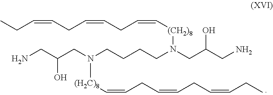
CCC=CCC=CCC=C[(CH2)8]N(CC(CN)O)CCCCN(CC(CN)O)C.[(H2C)8]C=CCC=CCC=CCC
